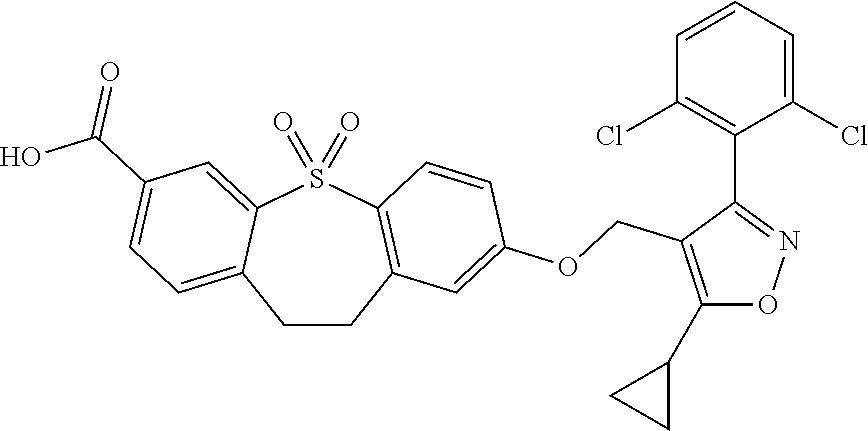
C1CC2=C(S(=O)(=O)C3=CC(C(O)=O)=CC=C13)C=CC(OCC1=C(C3CC3)ON=C1C1=C(Cl)C=CC=C1Cl)=C2
